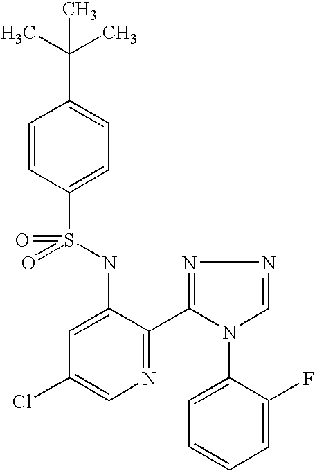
C1=CC(S(=O)(NC2=CC(Cl)=CN=C2C2=NN=CN2C2=CC=CC=C2F)=O)=CC=C1C(C)(C)C
